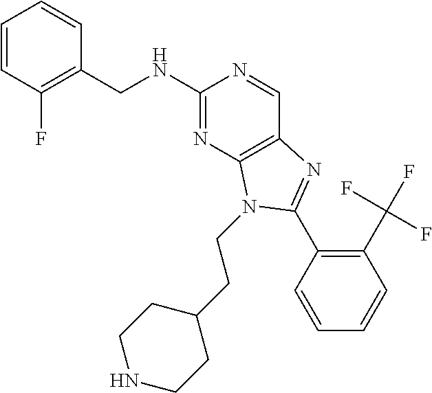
C1=CC(F)=C(CNC2=NC3=C(C=N2)N=C(C2=C(C(F)(F)F)C=CC=C2)N3CCC2CCNCC2)C=C1
